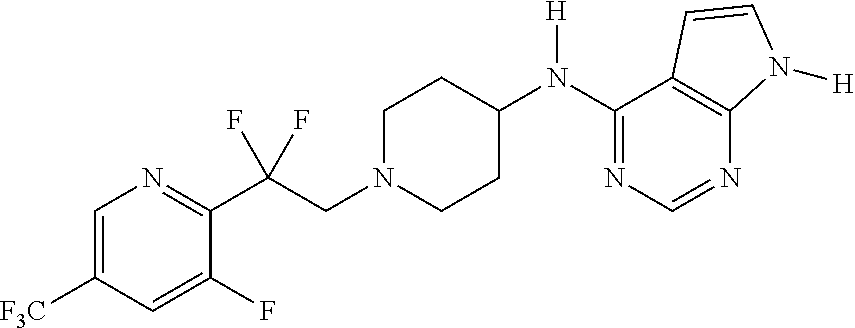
C1(N(C2CCN(CC(C3=NC=C([F3C])C=C3F)(F)F)CC2)[H])=NC=NC2=C1C=CN2[H]
